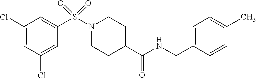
C1(Cl)=CC(Cl)=CC(S(N2CCC(C(NCC3=CC=C(C)C=C3)=O)CC2)(=O)=O)=C1
